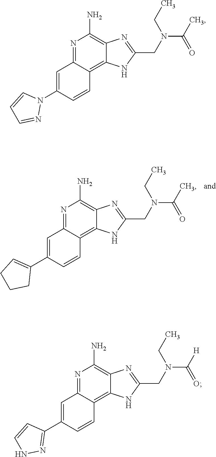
N1=C2C(=C3C(=C1N)N=C(CN(C(C)=O)CC)N3)C=CC(C1=CCCC1)=C2.N1=C2C(=C3C(=C1N)N=C(CN(C(C)=O)CC)N3)C=CC(N1C=CC=N1)=C2.N1=C2C(=C3C(=C1N)N=C(CN(C([H])=O)CC)N3)C=CC(C1=NNC=C1)=C2
